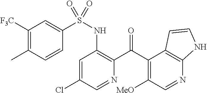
C1=C(Cl)C=NC(C(C2=C([MeO])C=NC3=C2C=CN3)=O)=C1NS(=O)(C1=CC([F3C])=C(C)C=C1)=O
